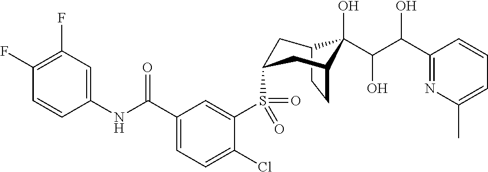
C12CCC(CC(S(C3=CC(C(NC4=CC(F)=C(F)C=C4)=O)=CC=C3Cl)(=O)=O)C1)C2(O)C(C(O)C1=NC(C)=CC=C1)O
